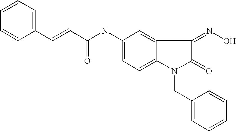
C(NC1=CC=C2C(=C1)C(=NO)C(=O)N2CC1=CC=CC=C1)(C=CC1=CC=CC=C1)=O
